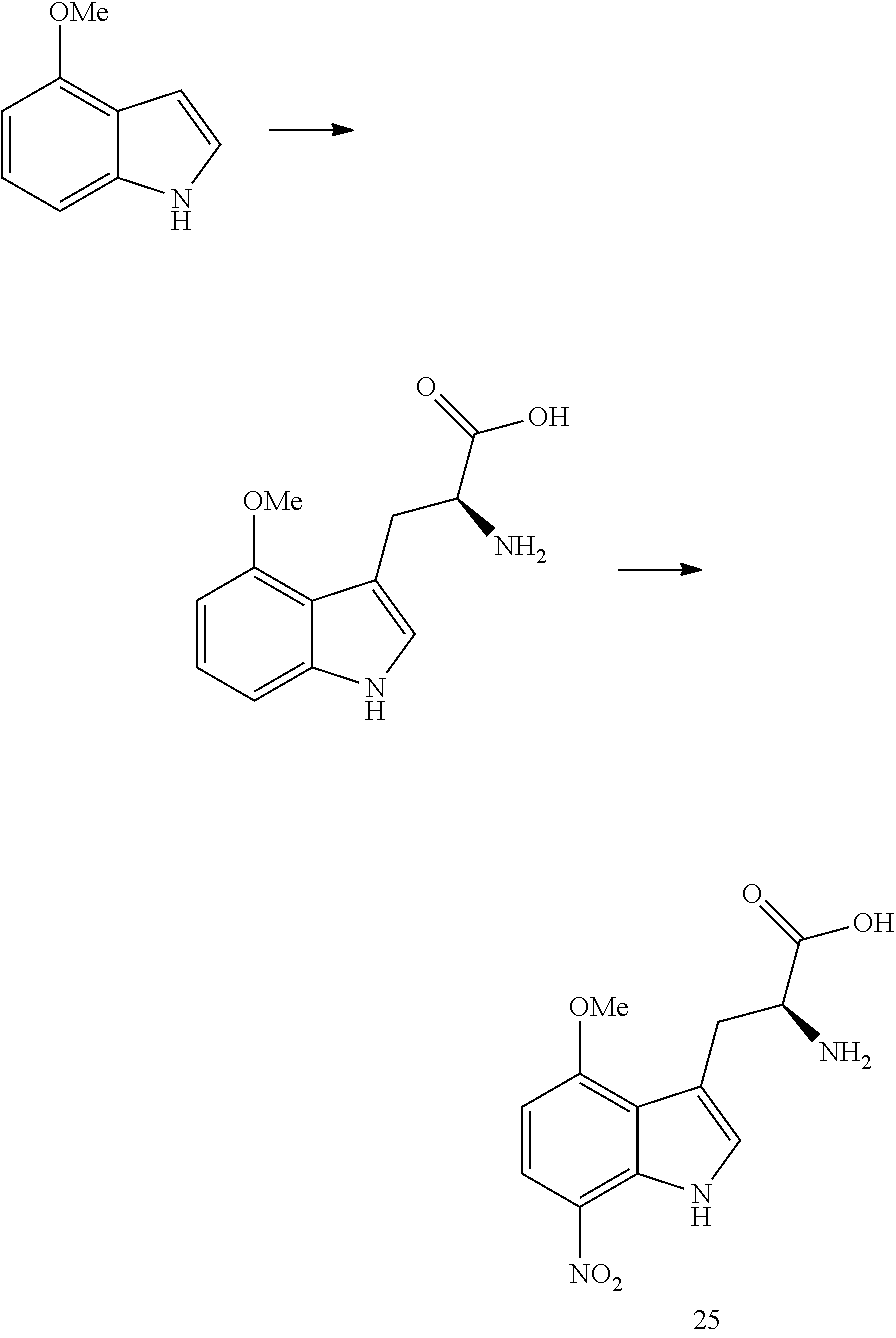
C1=CC=C2C(=C1[OMe])C=CN2.C1=CC=C2C(=C1[OMe])C(CC(C(=O)O)N)=CN2.C1=CC([NO2])=C2C(=C1[OMe])C(CC(C(=O)O)N)=CN2
